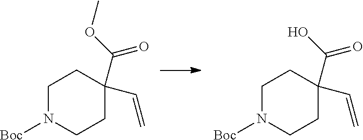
C1N([Boc])CCC(C(OC)=O)(C=C)C1.C1N([Boc])CCC(C(O)=O)(C=C)C1
